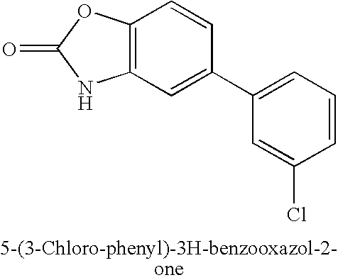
C12=C(C=CC(C3=CC=CC(Cl)=C3)=C1)OC(=O)N2
